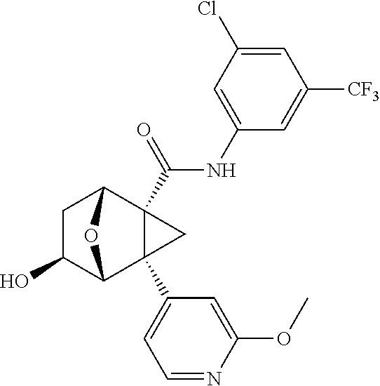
C1C(O)C2C3(C4=CC=NC(OC)=C4)C(C(NC4=CC(Cl)=CC([CF3])=C4)=O)(C1O2)C3
